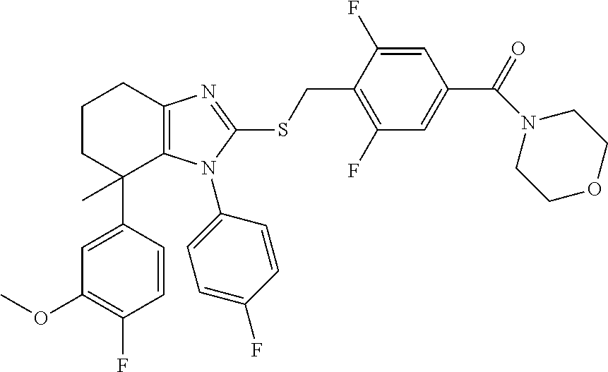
C1=CC(C2(C)C3=C(N=C(SCC4=C(F)C=C(C(=O)N5CCOCC5)C=C4F)N3C3=CC=C(F)C=C3)CCC2)=CC(OC)=C1F
